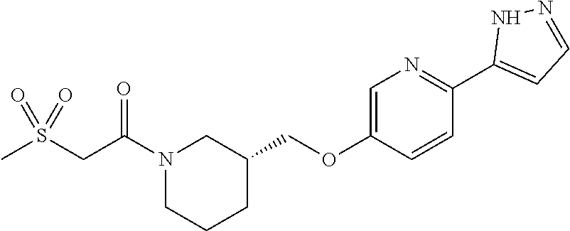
N1(C(CS(C)(=O)=O)=O)CCCC(COC2=CN=C(C3=CC=NN3)C=C2)C1
